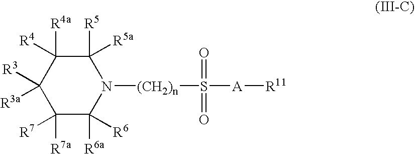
C1([R7])([R7a])C([R6a])([R6])N([(CH2)n]S(=O)(=O)[A][R11])C([R5])([R5a])C([R4a])([R4])C1([R3])[R3a]
